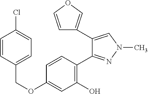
C(OC1=CC(O)=C(C2=NN(C)C=C2C2=COC=C2)C=C1)C1=CC=C(Cl)C=C1
